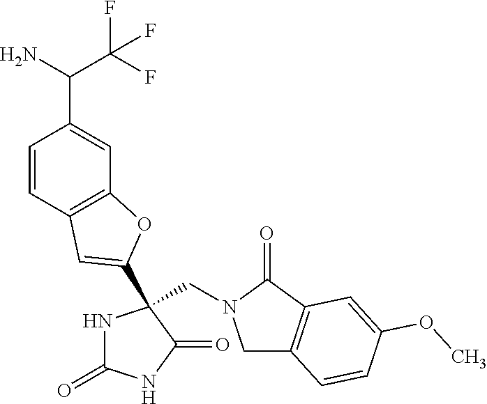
C(N1CC2=C(C1=O)C=C(OC)C=C2)C1(C2=CC3=C(C=C(C(C(F)(F)F)N)C=C3)O2)NC(=O)NC1=O
